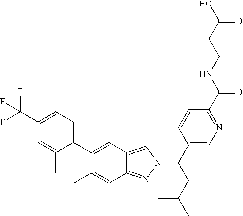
C1(C(F)(F)F)=CC=C(C2=CC3=CN(C(C4=CN=C(C(NCCC(O)=O)=O)C=C4)CC(C)C)N=C3C=C2C)C(C)=C1
